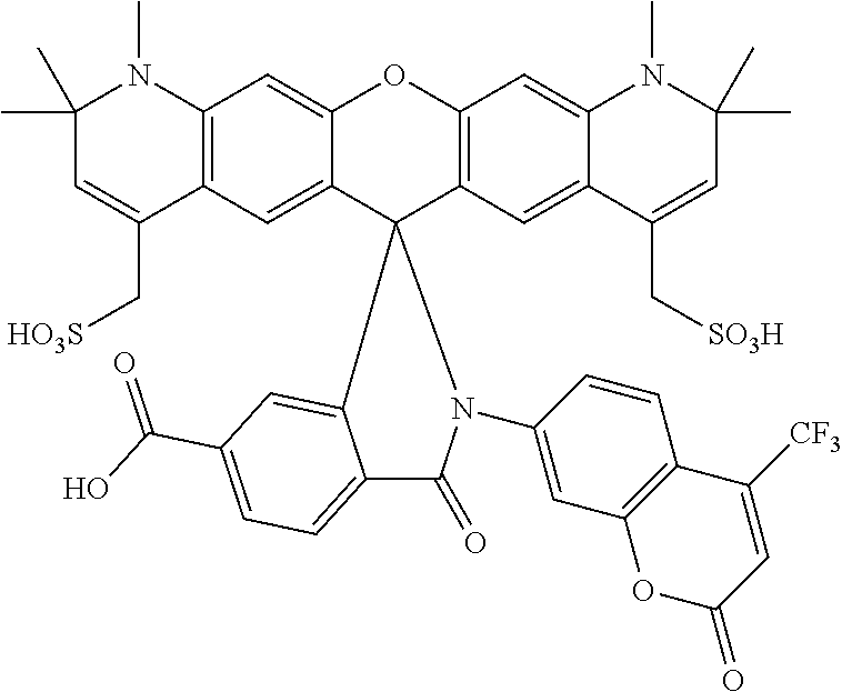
C1(C)(C)C=C(C[HO3S])C2=C(N1C)C=C1C(=C2)C2(C3=C(O1)C=C1C(=C3)C(C[SO3H])=CC(C)(C)N1C)N(C1=CC3=C(C=C1)C([CF3])=CC(=O)O3)C(=O)C1=CC=C(C(O)=O)C=C12
